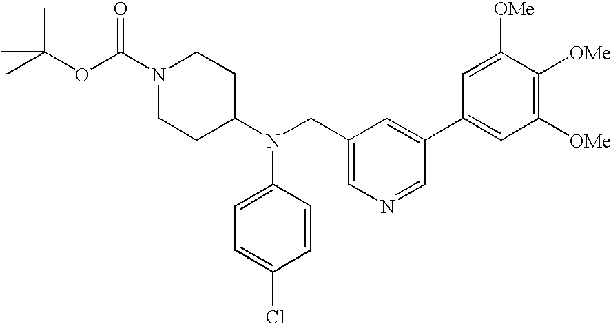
O(C(C)(C)C)C(N1CCC(N(CC2=CN=CC(C3=CC([OMe])=C([OMe])C([OMe])=C3)=C2)C2=CC=C(Cl)C=C2)CC1)=O
